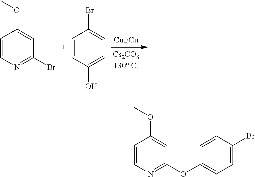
C1=CN=C(Br)C=C1OC.C1=CC(O)=CC=C1Br.C1=CN=C(OC2=CC=C(Br)C=C2)C=C1OC
